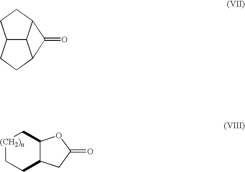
C12C3C(CC1)C(=O)C3CC2.[(CH2)n]1CCC2C(C1)OC(=O)C2
